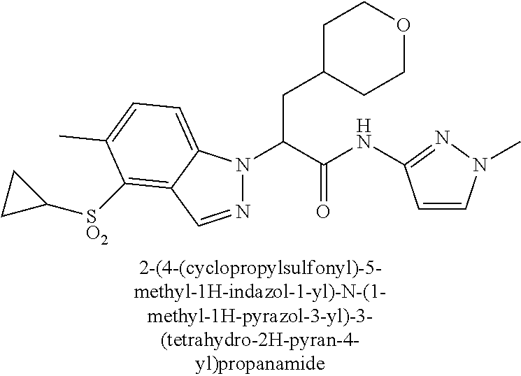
C1C(CC(N2N=CC3=C([SO2]C4CC4)C(C)=CC=C23)C(NC2=NN(C)C=C2)=O)CCOC1
